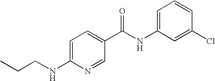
C1=C(NC(C2=CC=C(NCCC)N=C2)=O)C=C(Cl)C=C1
